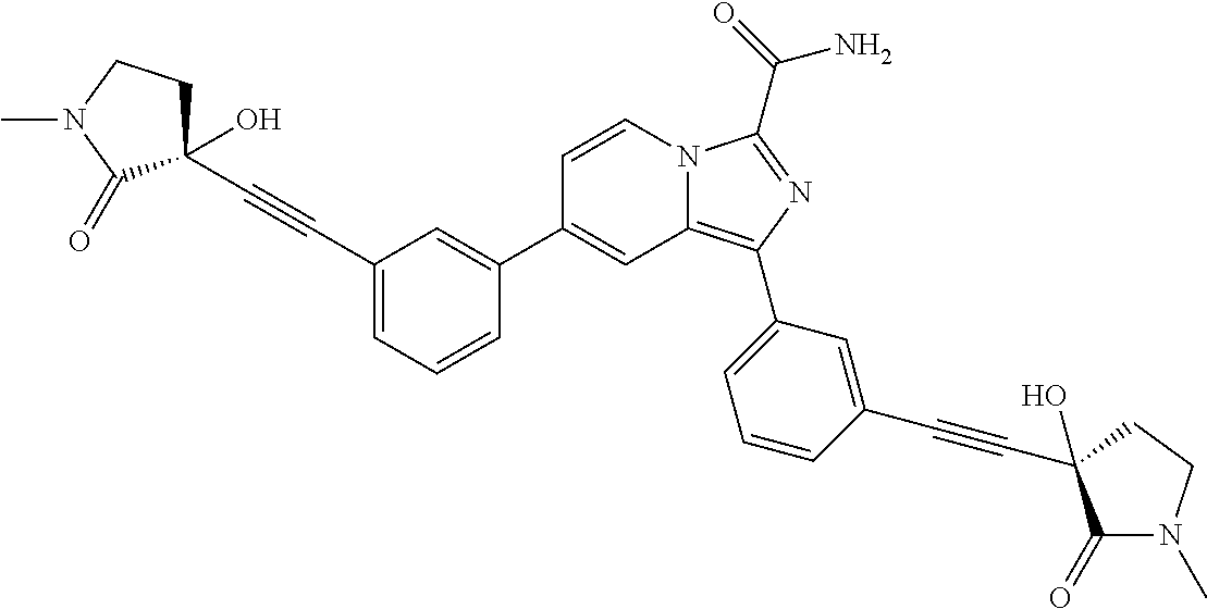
C12=C(C3=CC=CC(C#CC4(O)C(=O)N(C)CC4)=C3)N=C(C(=O)N)N1C=CC(C1=CC(C#CC3(O)CCN(C)C3=O)=CC=C1)=C2
